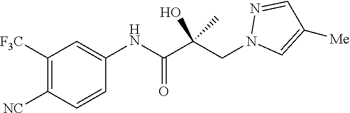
C1([F3C])=C([NC])C=CC(NC(C(CN2C=C([Me])C=N2)(O)C)=O)=C1
